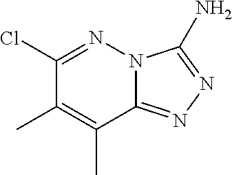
N12C(=NN=C1N)C(C)=C(C)C(Cl)=N2
